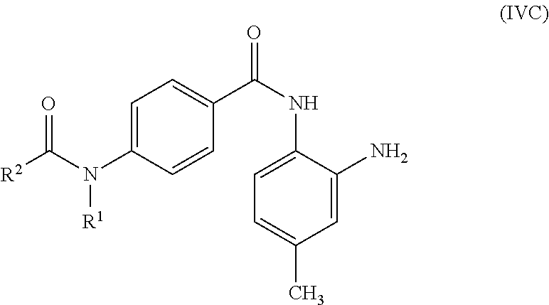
C1=C(N([R1])C(=O)[R2])C=CC(C(NC2=CC=C(C)C=C2N)=O)=C1
